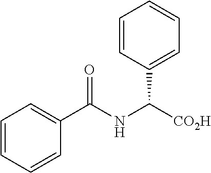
C1=CC=CC(C(NC([CO2H])C2=CC=CC=C2)=O)=C1
